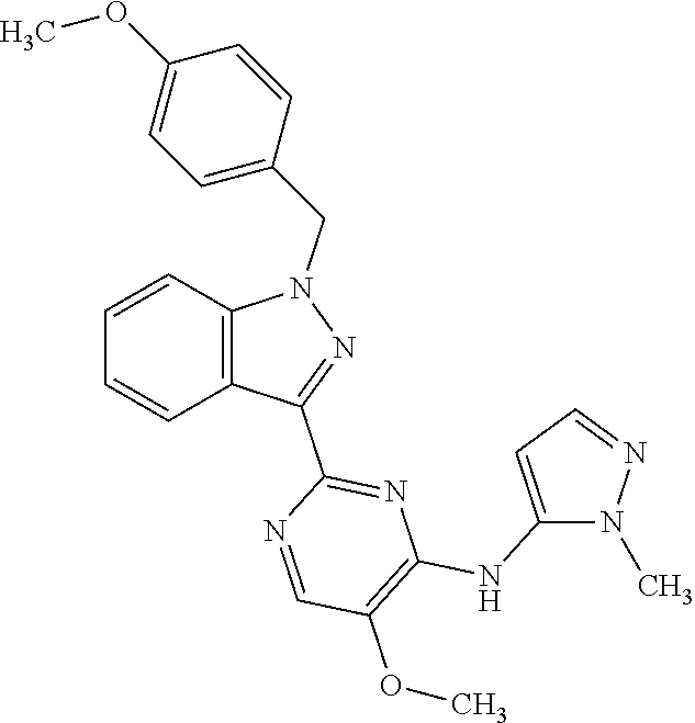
C1=CC2=C(C=C1)N(CC1=CC=C(OC)C=C1)N=C2C1=NC(NC2=CC=NN2C)=C(OC)C=N1
